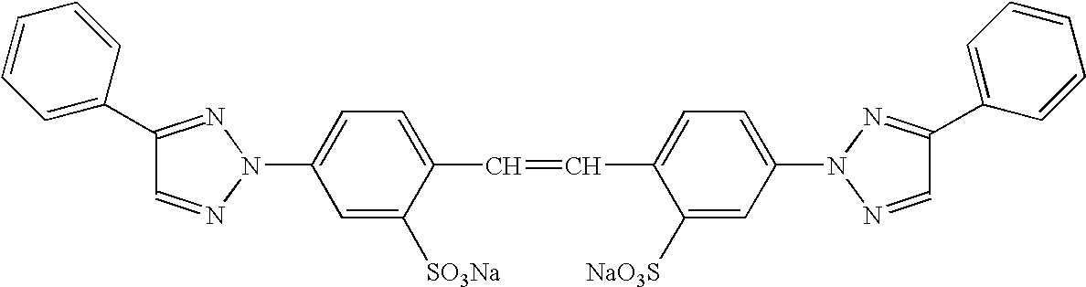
C1(C2=NN(C3=CC=C(C=CC4=CC=C(N5N=CC(C6=CC=CC=C6)=N5)C=C4[NaO3S])C([SO3Na])=C3)N=C2)=CC=CC=C1
